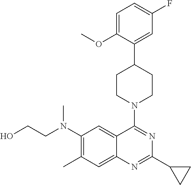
C1(N(CCO)C)=C(C)C=C2C(=C1)C(N1CCC(C3=CC(F)=CC=C3OC)CC1)=NC(C1CC1)=N2
